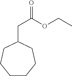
C1(CC(OCC)=O)CCCCCC1
